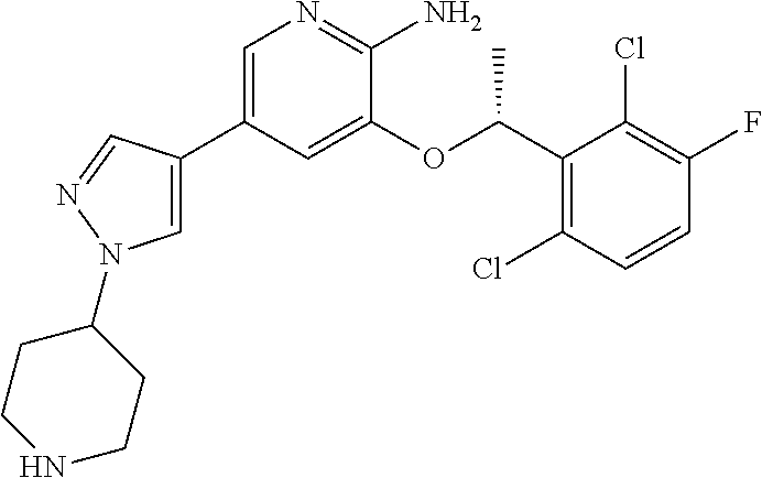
C1=C(C2=CN(C3CCNCC3)N=C2)C=C(OC(C2=C(Cl)C=CC(F)=C2Cl)C)C(N)=N1
